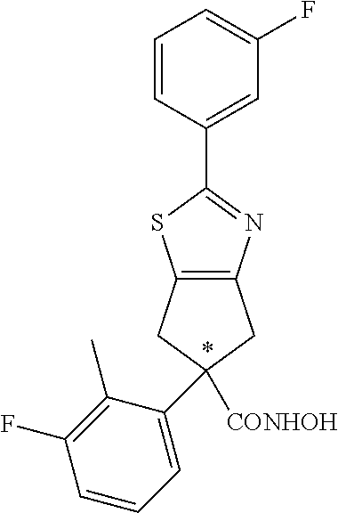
C12=C(CC([CONHOH])(C3=CC=CC(F)=C3C)C1)N=C(C1=CC(F)=CC=C1)S2.*
